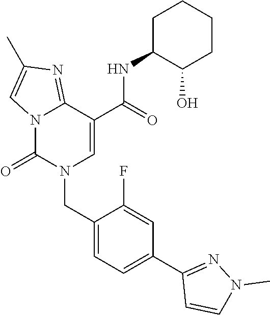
C12=NC(C)=CN1C(=O)N(CC1=CC=C(C3=NN(C)C=C3)C=C1F)C=C2C(NC1C(O)CCCC1)=O
